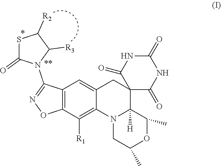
S1C(=O)N(C2=NOC3=C2C=C2C(=C3[R1])N3C([H])(C4(C2)C(=O)NC(=O)NC4=O)C(C)OC(C)C3)C([R3])C1[R2]
